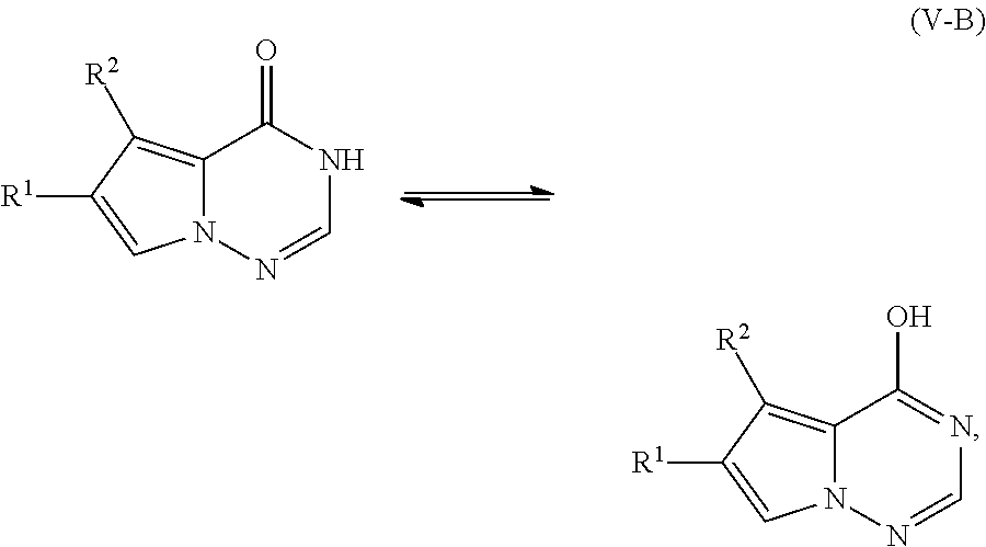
N12C(=C([R2])C([R1])=C1)C(=O)NC=N2.N12C(=C([R2])C([R1])=C1)C(O)=NC=N2
